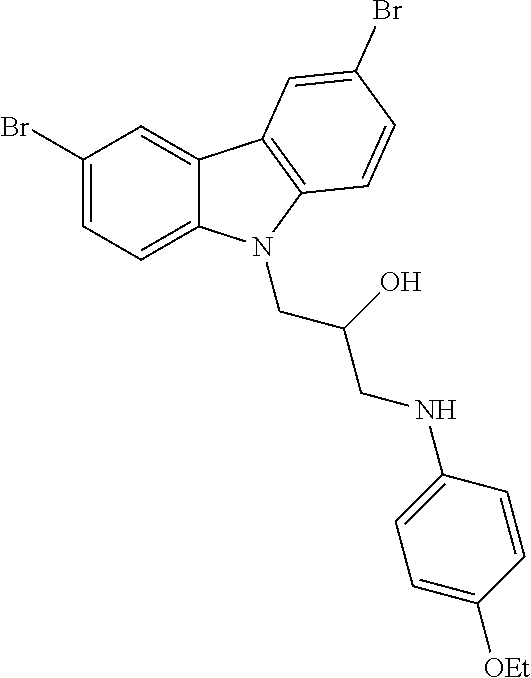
C1(Br)=CC=C2C(=C1)C1=C(C=CC(Br)=C1)N2CC(O)CNC1=CC=C([OEt])C=C1
